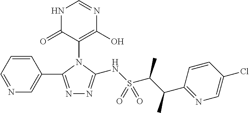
N1=C(C2=CN=CC=C2)N(C2=C(O)N=CNC2=O)C(NS(C(C(C2=NC=C(Cl)C=C2)C)C)(=O)=O)=N1
